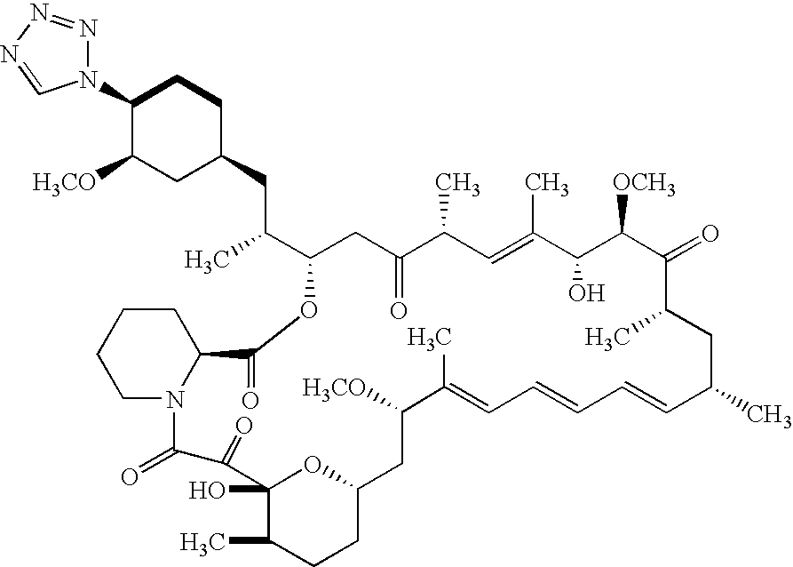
C1(N2N=NN=C2)C([H3CO])CC(CC(C2CC(=O)C(C)C=C(C)C(O)C([OCH3])C(=O)C(C)CC(C)C=CC=CC=C(C)C([H3CO])CC3CCC(C)C(O)(O3)C(=O)C(=O)N3C(CCCC3)C(=O)O2)C)CC1
